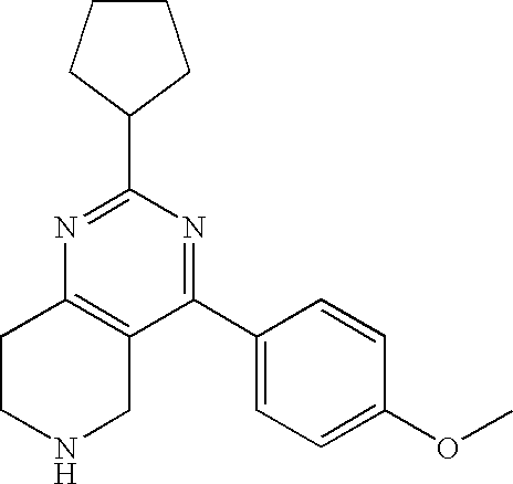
C1CNCC2=C1N=C(C1CCCC1)N=C2C1=CC=C(OC)C=C1
